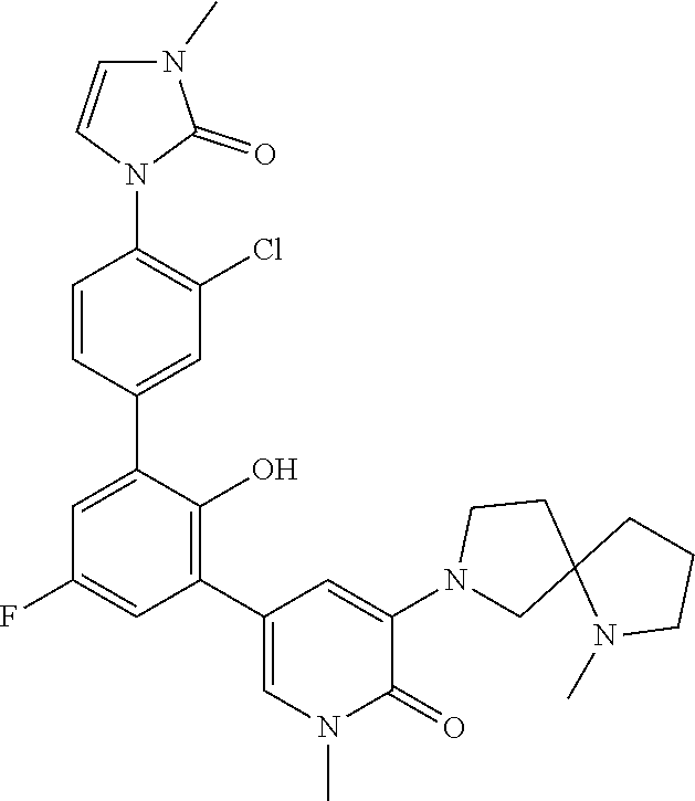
N1(C2=CC(C3=C(O)C(C4=CC(Cl)=C(N5C=CN(C)C5=O)C=C4)=CC(F)=C3)=CN(C)C2=O)CC2(CC1)N(C)CCC2
